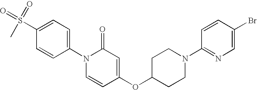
C1(S(C)(=O)=O)=CC=C(N2C=CC(OC3CCN(C4=NC=C(Br)C=C4)CC3)=CC2=O)C=C1
